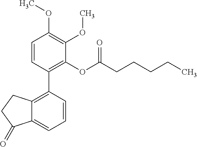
C1=CC(C2=C3C(=CC=C2)C(=O)CC3)=C(OC(CCCCC)=O)C(OC)=C1OC
